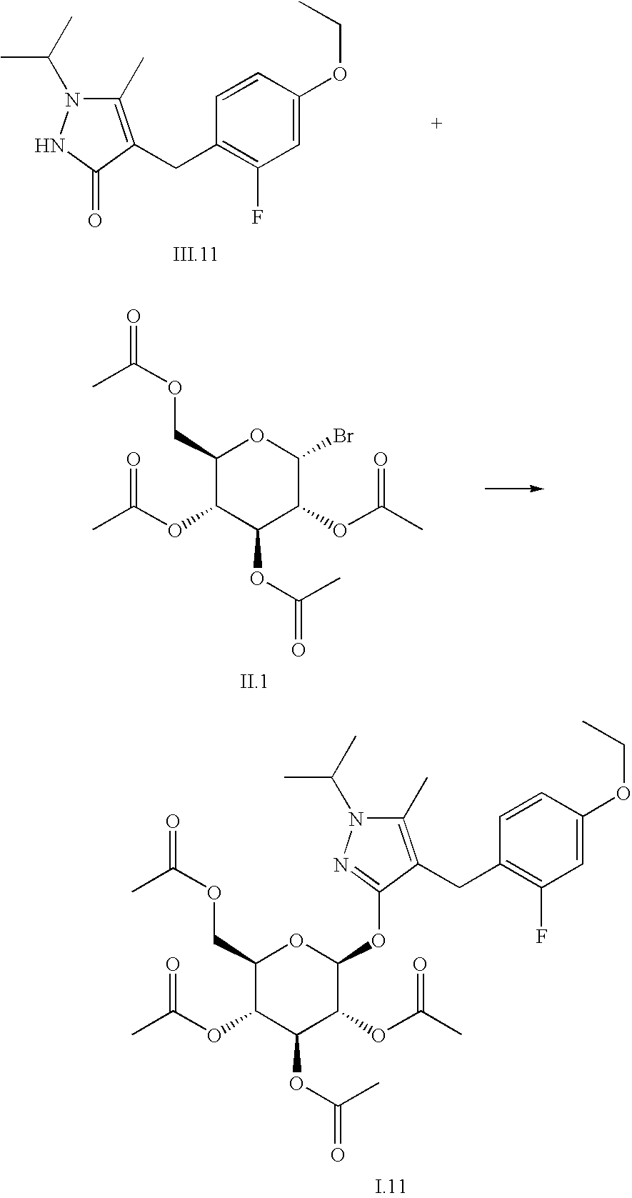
C1(COC(=O)C)C(OC(C)=O)C(OC(=O)C)C(OC(C)=O)C(Br)O1.C1(C)=C(CC2=C(F)C=C(OCC)C=C2)C(=O)NN1C(C)C.C1(COC(=O)C)C(OC(C)=O)C(OC(=O)C)C(OC(C)=O)C(OC2=NN(C(C)C)C(C)=C2CC2=C(F)C=C(OCC)C=C2)O1
